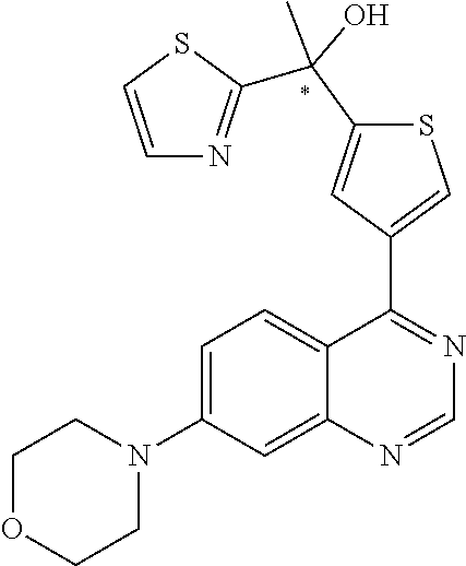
C12=CC(N3CCOCC3)=CC=C1C(C1=CSC(C(C3=NC=CS3)(C)O)=C1)=NC=N2
